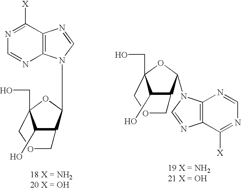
C1(O)C2C(N3C4=C(N=C3)C([X])=NC=N4)OC1(CO)COC2.C1(O)C2C(N3C4=C(N=C3)C([X])=NC=N4)OC1(CO)COC2
